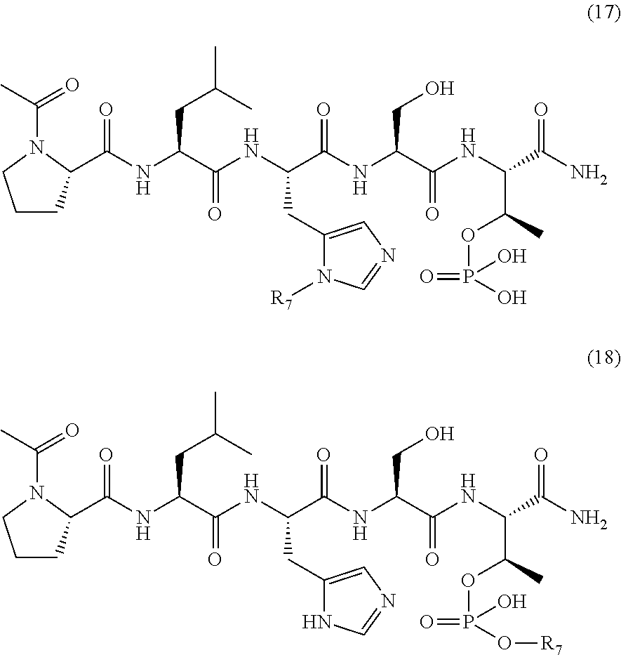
C1CC(C(NC(C(NC(C(NC(C(NC(C(N)=O)C(C)OP(=O)(O)O)=O)CO)=O)CC2=CN=CN2[R7])=O)CC(C)C)=O)N(C(=O)C)C1.C1CC(C(NC(C(NC(C(NC(C(NC(C(N)=O)C(C)OP(=O)(O)O[R7])=O)CO)=O)CC2=CN=CN2)=O)CC(C)C)=O)N(C(=O)C)C1
